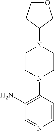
C1=NC=CC(N2CCN(C3COCC3)CC2)=C1N
